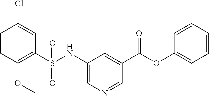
C1=CC(OC)=C(S(NC2=CN=CC(C(OC3=CC=CC=C3)=O)=C2)(=O)=O)C=C1Cl
